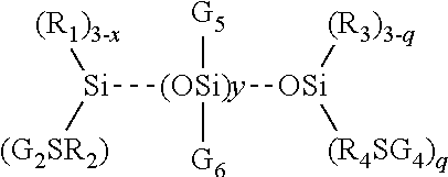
[(OSi)y]([Si]([(G2SR2)])[(R1)3-x])([OSi]([(R3)3-q])[(R4SG4)q])([G5])[G6]
